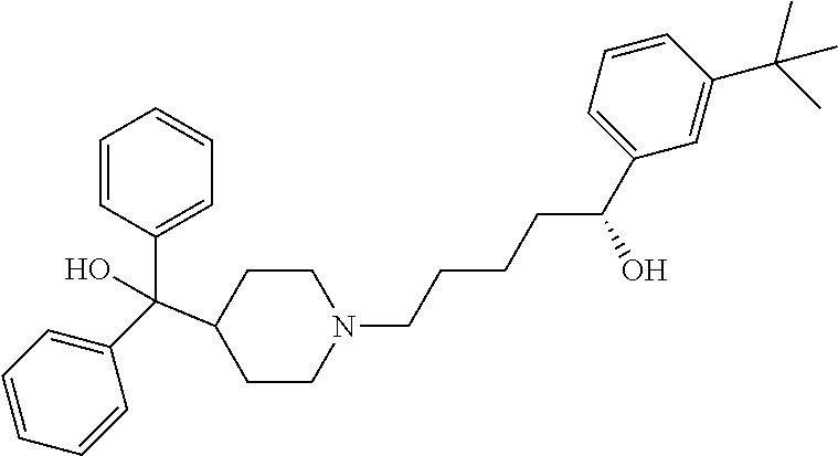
C1(C(C2=CC=CC=C2)(C2CCN(CCCCC(O)C3=CC=CC(C(C)(C)C)=C3)CC2)O)=CC=CC=C1
